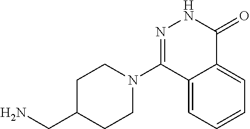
N1(C2=NNC(=O)C3=CC=CC=C23)CCC(CN)CC1
